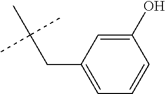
C1(O)=CC(CC(C)(C)C)=CC=C1
